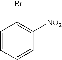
C1=CC([NO2])=C(Br)C=C1
